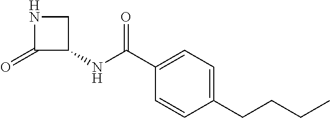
N1C(=O)C(NC(C2=CC=C(CCCC)C=C2)=O)C1
